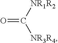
O=C([NR1R2])[NR3R4]
